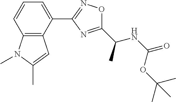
C1=CC2=C(C(C3=NOC(C(NC(=O)OC(C)(C)C)C)=N3)=C1)C=C(C)N2C
